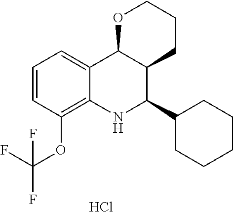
C12=CC=CC(OC(F)(F)F)=C1NC(C1CCCCC1)C1C2OCCC1.Cl
